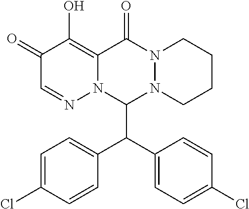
C1(=O)C=NN2C(=C1O)C(=O)N1N(CCCC1)C2C(C1=CC=C(Cl)C=C1)C1=CC=C(Cl)C=C1
